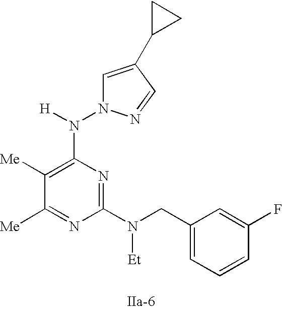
C1([Me])=NC(N(CC2=CC=CC(F)=C2)[Et])=NC(N([H])N2C=C(C3CC3)C=N2)=C1[Me]
